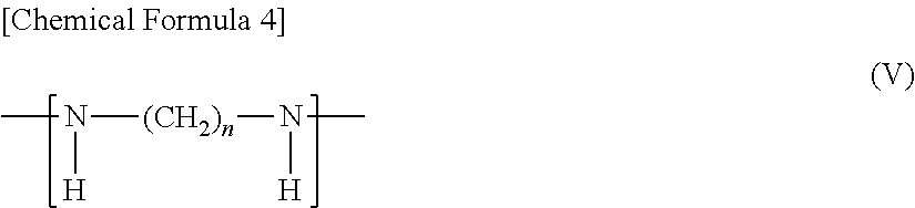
CN([(CH2)n]N([H])C)[H]
